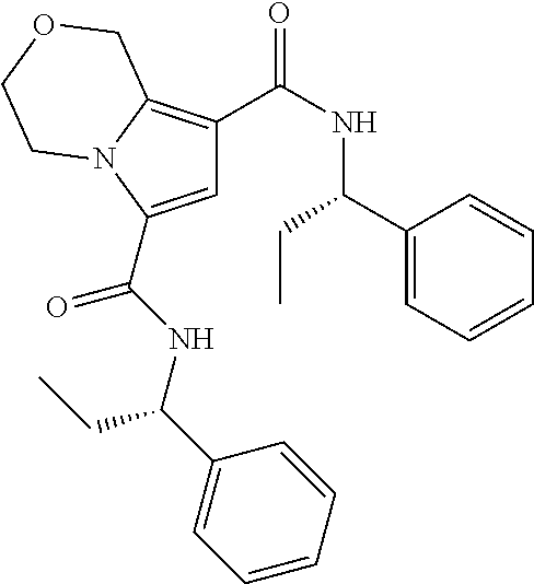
C1=C(C(NC(C2=CC=CC=C2)CC)=O)N2C(=C1C(NC(C1=CC=CC=C1)CC)=O)COCC2
